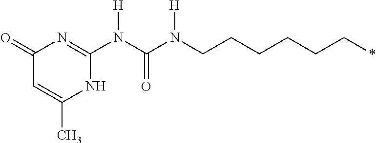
C(CN(C(N(C1=NC(=O)C=C(C)N1)[H])=O)[H])CCCC*
